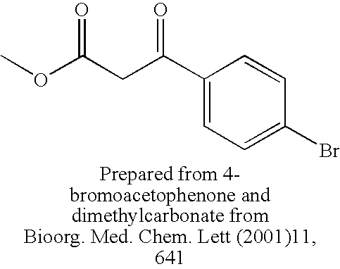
COC(CC(C1=CC=C(Br)C=C1)=O)=O
